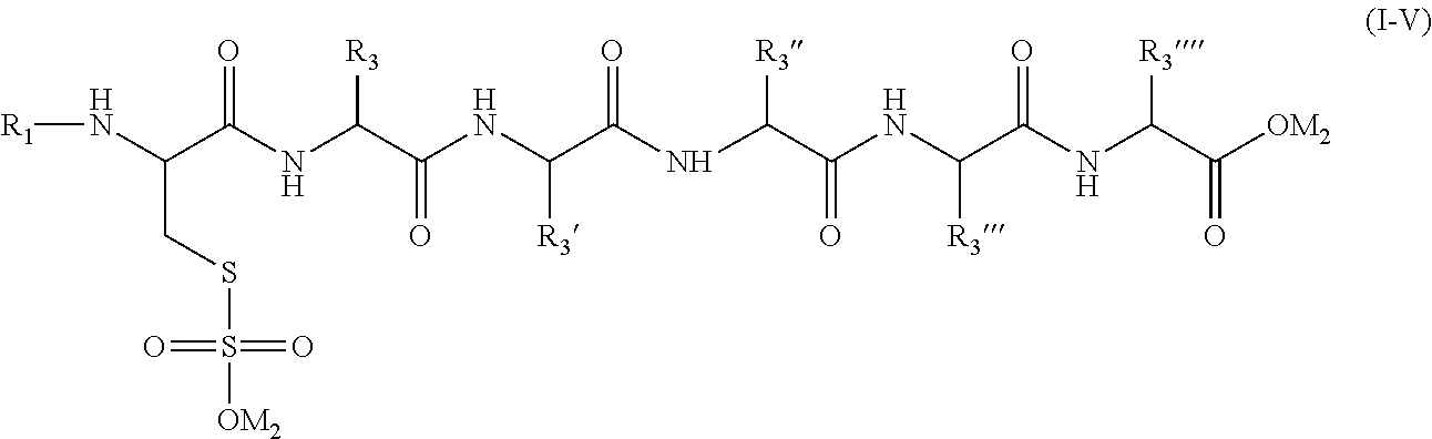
O=C(NC(C(NC(C(NC(C(NC(C(NC(C([OM2])=O)[R3])=O)[R3])=O)[R3])=O)[R3])=O)[R3])C(N[R1])CSS(=O)(=O)[OM2]
